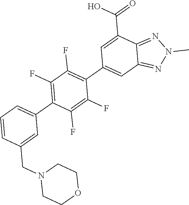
C1(C2=C(F)C(F)=C(C3=CC4=NN(C)N=C4C(C(O)=O)=C3)C(F)=C2F)=CC=CC(CN2CCOCC2)=C1
